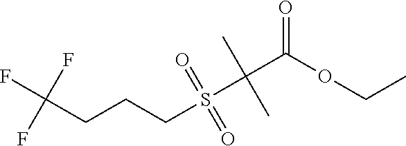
C(CCCS(C(C(OCC)=O)(C)C)(=O)=O)(F)(F)F
